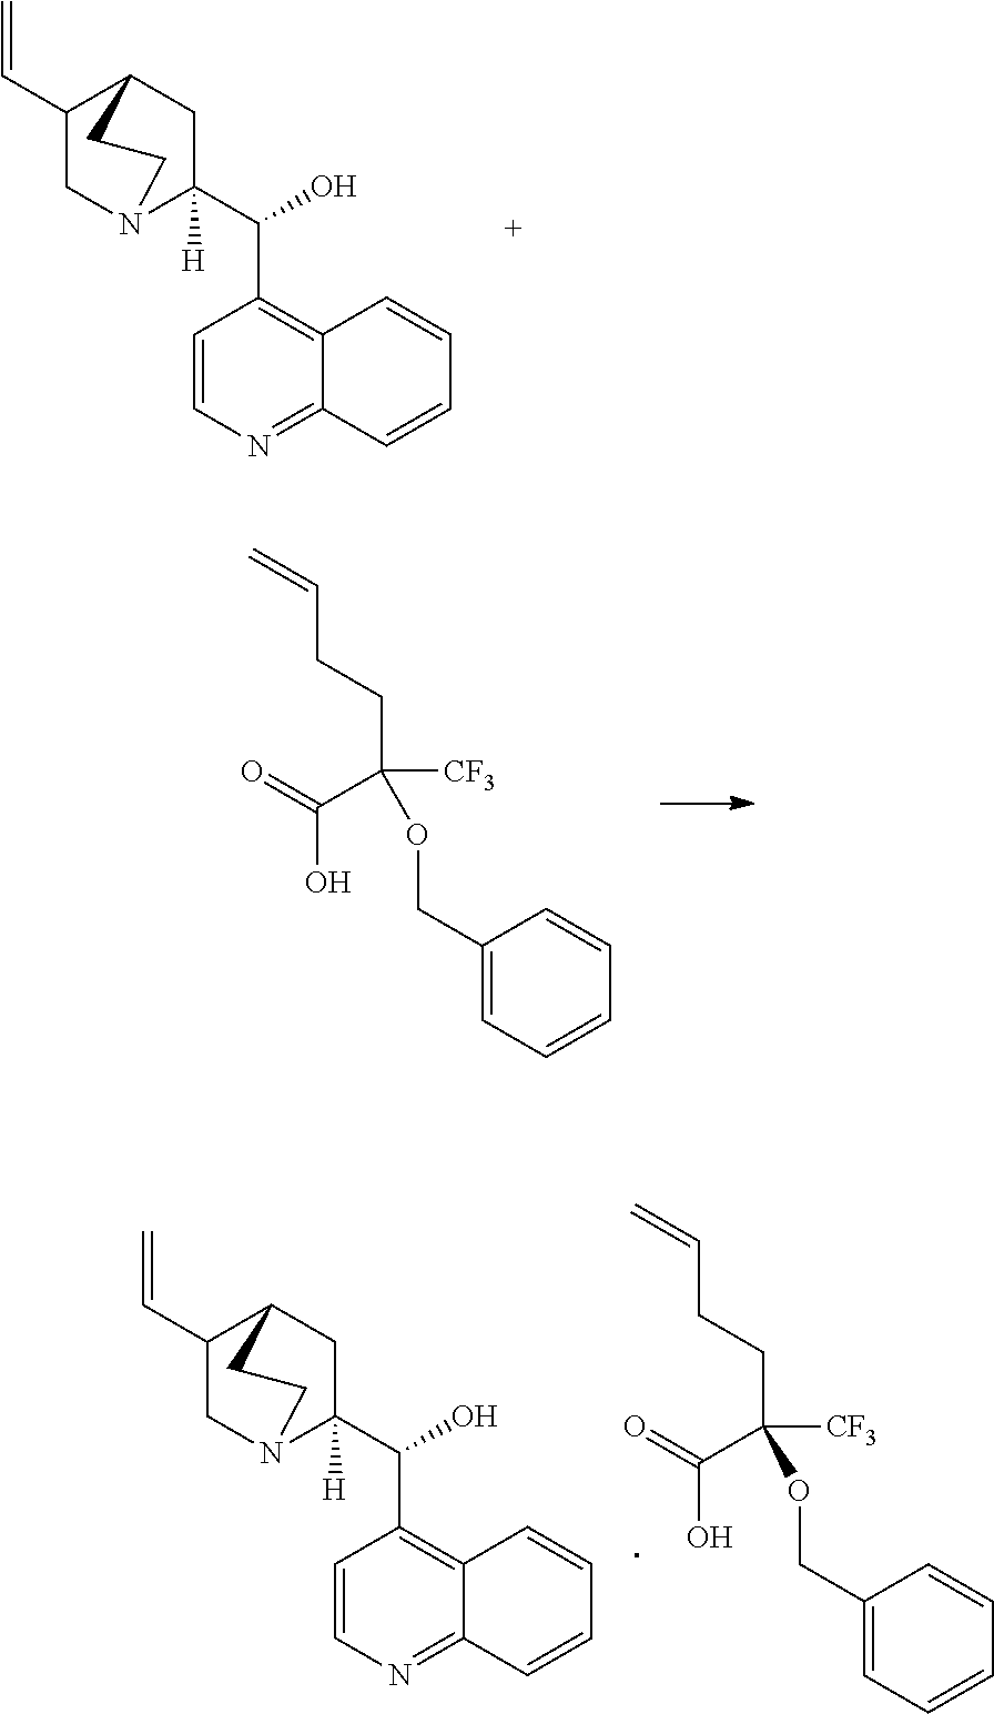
C1(C=C)CN2C(C(O)C3=C4C(=NC=C3)C=CC=C4)([H])CC1CC2.C(C(CCC=C)([CF3])OCC1=CC=CC=C1)(=O)O.C(C(CCC=C)([CF3])OCC1=CC=CC=C1)(=O)O.C1(C=C)CN2C(C(O)C3=C4C(=NC=C3)C=CC=C4)([H])CC1CC2
